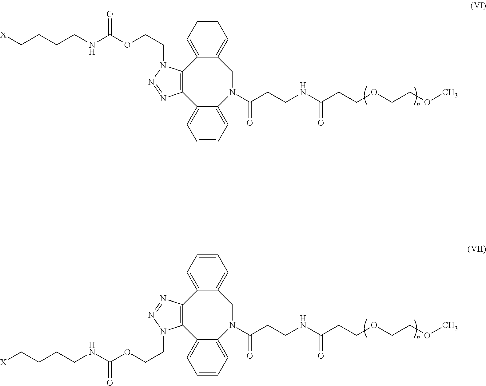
C12=C(C3=CC=CC=C3N(C(=O)CCNC(CCOCCOC)=O)CC3=CC=CC=C13)N=NN2CCOC(NCCCC[X])=O.C12=C(C3=CC=CC=C3N(C(=O)CCNC(CCOCCOC)=O)CC3=CC=CC=C13)N(CCOC(NCCCC[X])=O)N=N2
